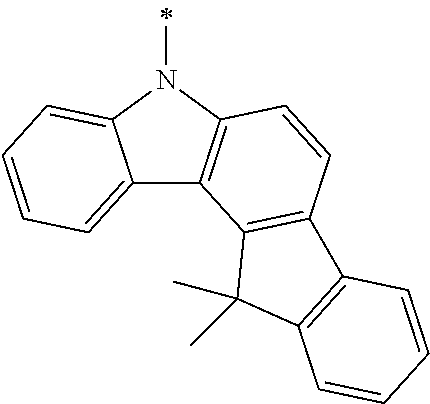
C12=CC=CC=C1N(C)C1=C2C2=C(C=C1)C1=C(C2(C)C)C=CC=C1
